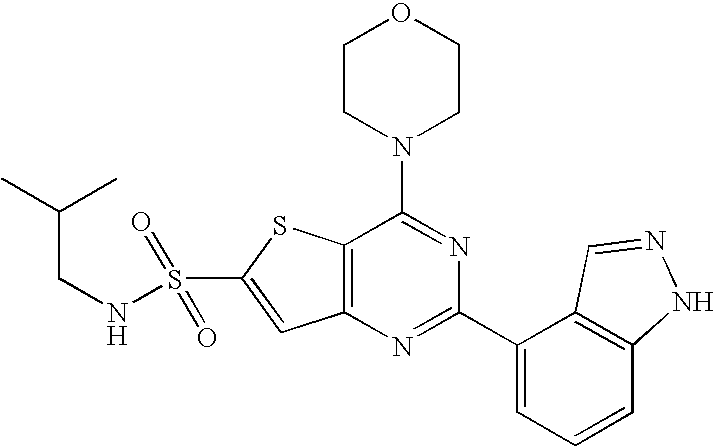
C1CN(C2=NC(C3=CC=CC4=C3C=NN4)=NC3=C2SC(S(=O)(=O)NCC(C)C)=C3)CCO1
